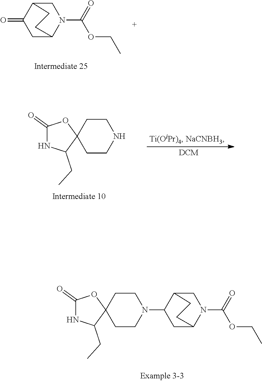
C1C2C(=O)CC(N1C(=O)OCC)CC2.C1CC2(CCN1)OC(=O)NC2CC.[DCM].C1CC2(CCN1C1C3CN(C(=O)OCC)C(C1)CC3)OC(=O)NC2CC
